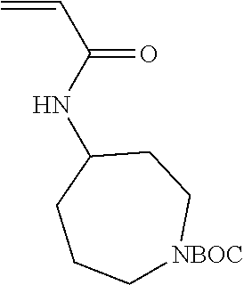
C=CC(=O)NC1CCC[NBOC]CC1
